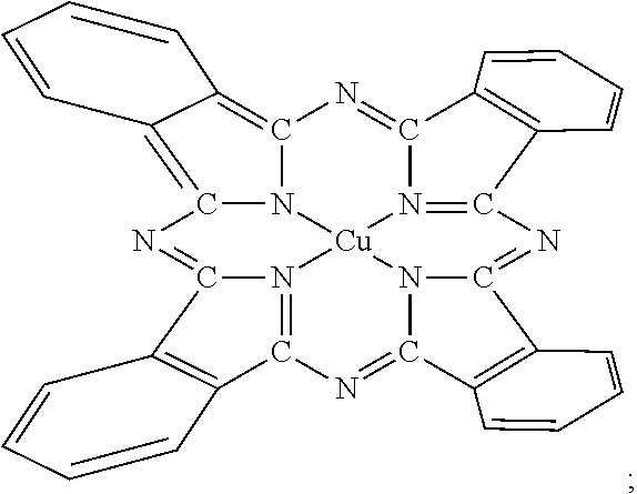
C12=C3C(=C4N1[Cu]15N6=C(C7=C(C6=N2)C=CC=C7)N=C2N1C(=NC1=N5C(=N4)C4=C1C=CC=C4)C1=C2C=CC=C1)C=CC=C3
